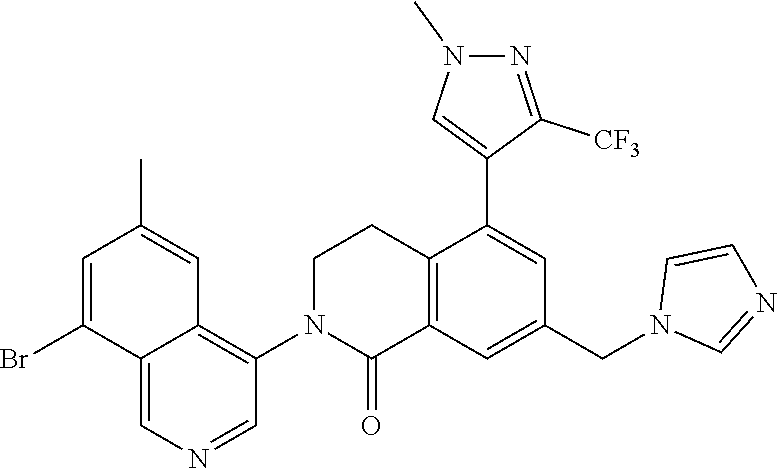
C12=C(C=C(CN3C=NC=C3)C=C1C1=CN(C)N=C1[CF3])C(=O)N(C1=C3C(=CN=C1)C(Br)=CC(C)=C3)CC2
